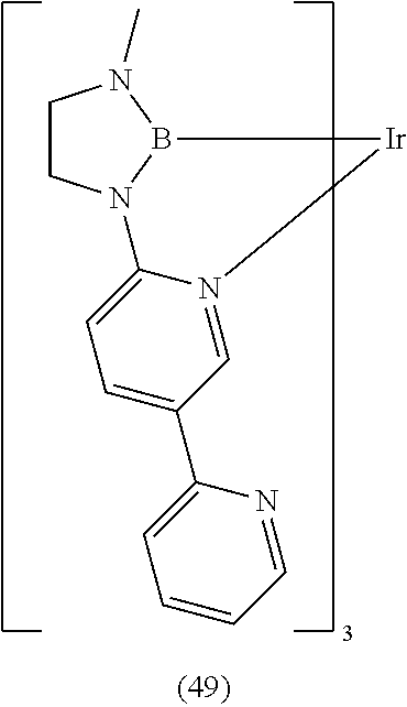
C1CN2B(N1C)[Ir]N1=CC(C3=CC=CC=N3)=CC=C21
